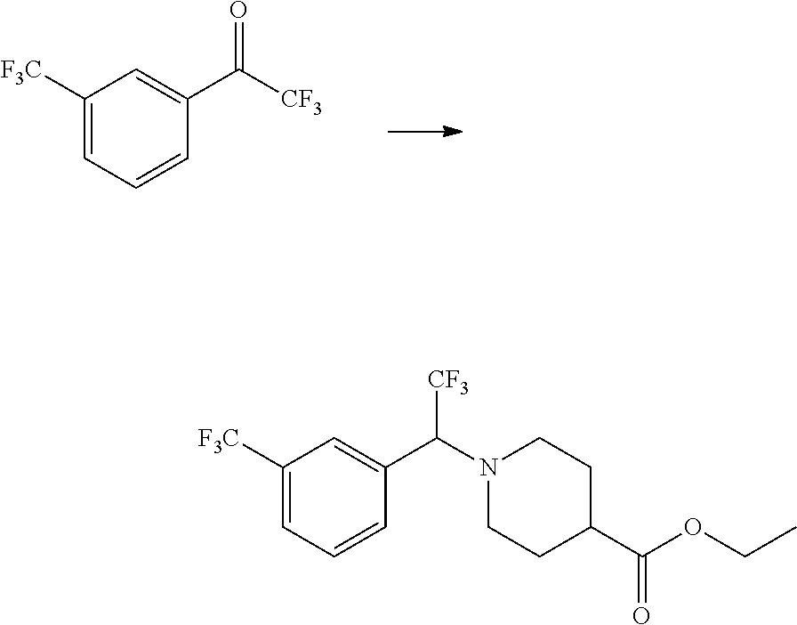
C1([F3C])=CC=CC(C([CF3])=O)=C1.C1([F3C])=CC=CC(C(N2CCC(C(OCC)=O)CC2)[CF3])=C1
